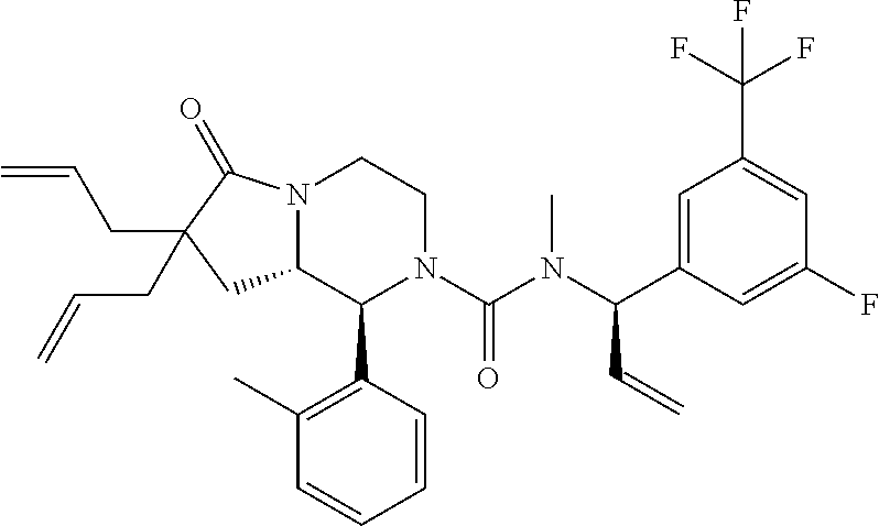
C1=C(C(N(C)C(N2CCN3C(C2C2=C(C)C=CC=C2)CC(CC=C)(CC=C)C3=O)=O)C=C)C=C(F)C=C1C(F)(F)F
